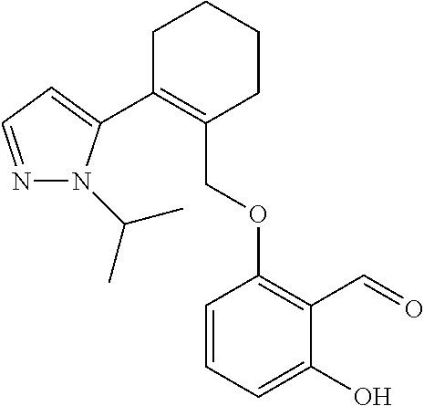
C1C(C2=CC=NN2C(C)C)=C(COC2=C(C=O)C(O)=CC=C2)CCC1
